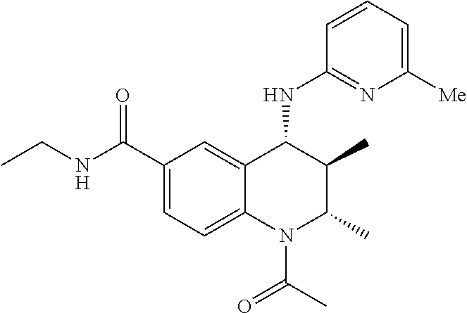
C1(C(=O)NCC)=CC=C2C(=C1)C(NC1=NC([Me])=CC=C1)C(C)C(C)N2C(C)=O
